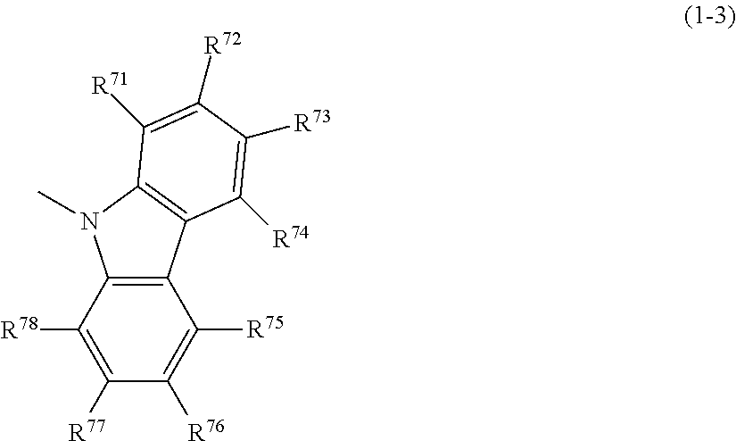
C1([R71])=C([R72])C([R73])=C([R74])C2=C1N(C)C1=C2C([R75])=C([R76])C([R77])=C1[R78]
